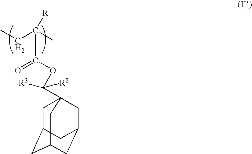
CCC(C)([R])C(OC([R2])([R3])C12CC3CC(CC(C1)C3)C2)=O
